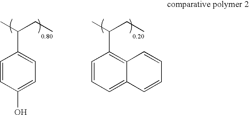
C1=CC(O)=CC=C1C(C)CC.C12=CC=CC(C(C)CC)=C1C=CC=C2
